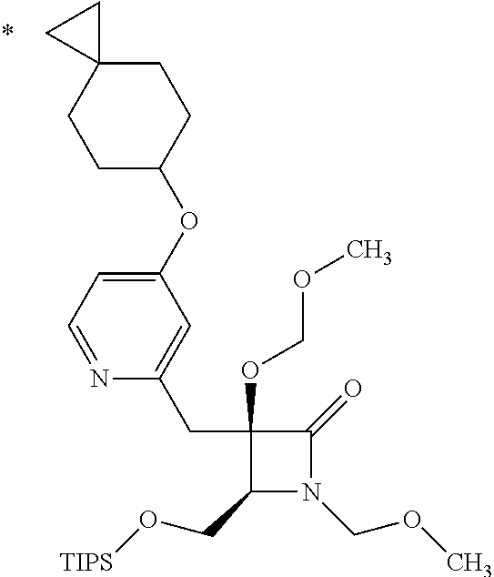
C1(CC2=CC(OC3CCC4(CC3)CC4)=CC=N2)(OCOC)C(CO[TIPS])N(COC)C1=O
